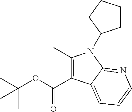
C(OC(C)(C)C)(=O)C1=C(C)N(C2CCCC2)C2=NC=CC=C12
